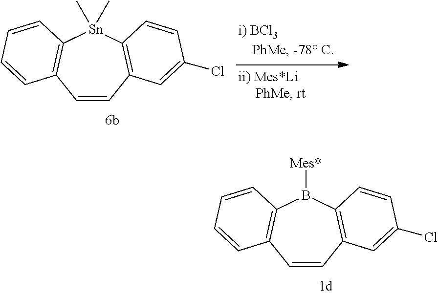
C1=CC2=C([Sn](C)(C)C3=C1C=CC=C3)C=CC(Cl)=C2.C1=CC2=C(B([Mes*])C3=C1C=CC=C3)C=CC(Cl)=C2
